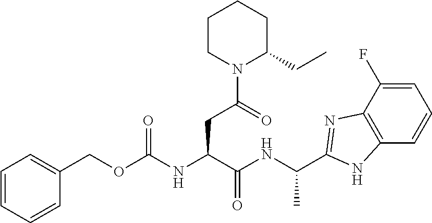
C1=C(F)C2=C(C=C1)NC(C(NC(C(NC(OCC1=CC=CC=C1)=O)CC(N1C(CC)CCCC1)=O)=O)C)=N2
